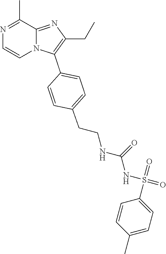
N1=C(C)C2=NC(CC)=C(C3=CC=C(CCNC(NS(=O)(=O)C4=CC=C(C)C=C4)=O)C=C3)N2C=C1
